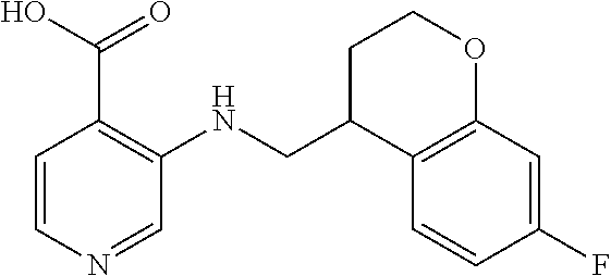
C1=CN=CC(NCC2C3=C(OCC2)C=C(F)C=C3)=C1C(O)=O
